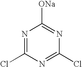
N1=C(Cl)N=C(Cl)N=C1[ONa]
